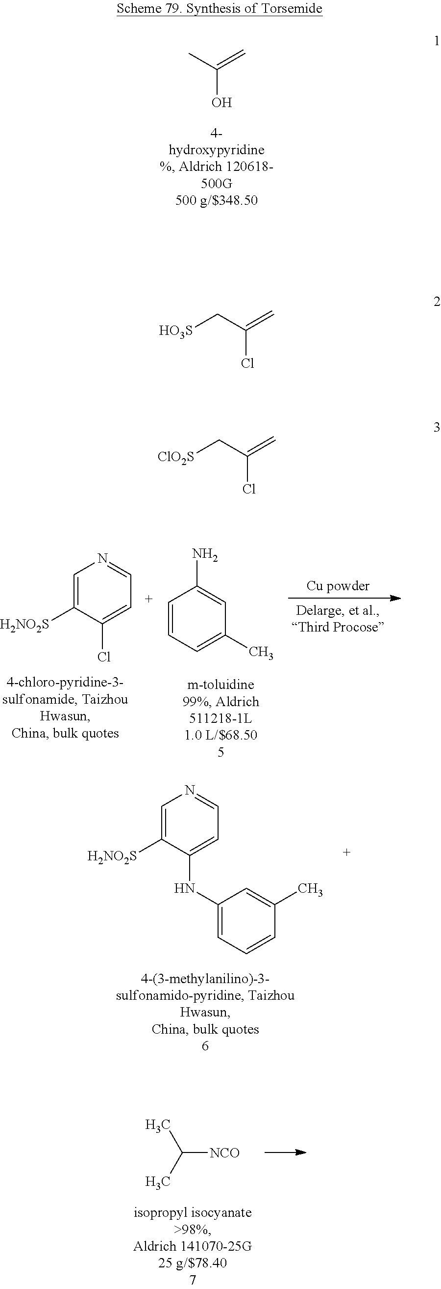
CC(=C)O.C1=C([H2NO2S])C(Cl)=CC=N1.C1=CC=C(C)C=C1N.C1=C([H2NO2S])C(NC2=CC=CC(C)=C2)=CC=N1.C([NCO])(C)C.C(C(=C)Cl)[HO3S].C(C(=C)Cl)[ClO2S]
